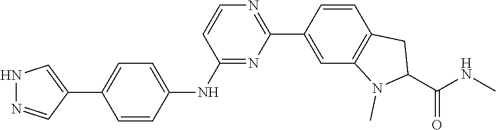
N1N=CC(C2=CC=C(NC3=NC(C4=CC5=C(C=C4)CC(C(NC)=O)N5C)=NC=C3)C=C2)=C1
